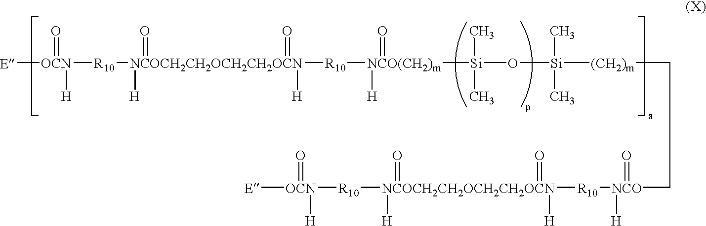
[E][OCN](=O)([H])[R10][NCOCH2CH2OCH2CH2OCN]([R10][NCO(CH2)m]([H])(=O)[Si](O[Si]([(CH2)m]CC[NCO]([R10][NCOCH2CH2OCH2CH2OCN]([R10][OCN]([E])(=O)[H])(=O)(=O)([H])[H])([H])=O)(C)C)(C)C)([H])(=O)(=O)[H]
